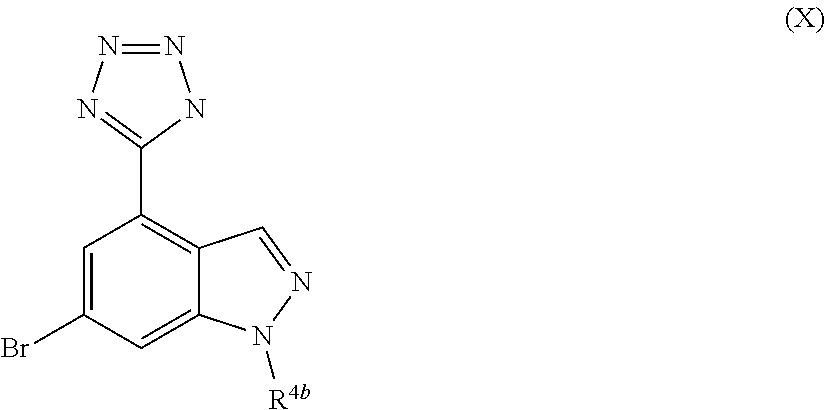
C1=C(Br)C=C2C(=C1C1=NN=NN1)C=NN2[R4b]
